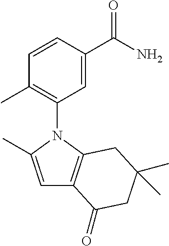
C1=CC(C(N)=O)=CC(N2C3=C(C=C2C)C(=O)CC(C)(C)C3)=C1C
